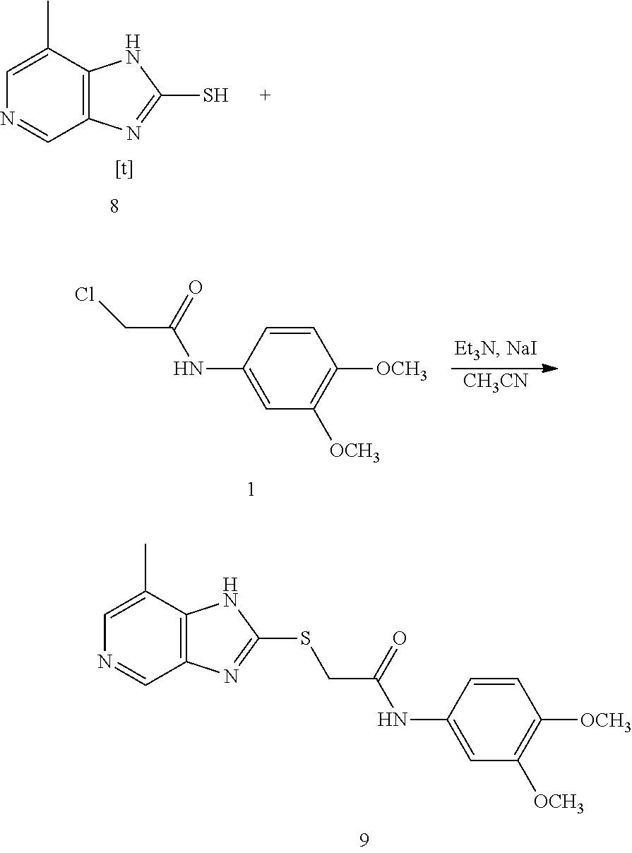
C1=C(C)C2=C(C=N1)N=C(S)N2.[CH3CN].C1=C(NC(CCl)=O)C=CC([OCH3])=C1[OCH3].C1=C(NC(CSC2=NC3=C(N2)C(C)=CN=C3)=O)C=CC([OCH3])=C1[OCH3]
